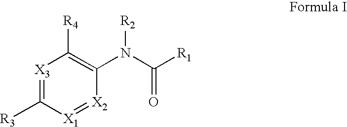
[X3]1=C([R3])[X1]=[X2]C(N(C([R1])=O)[R2])=C1[R4]
